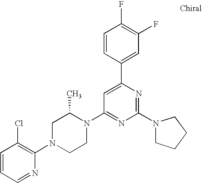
C1=CC=NC(N2CCN(C3=NC(N4CCCC4)=NC(C4=CC(F)=C(F)C=C4)=C3)C(C)C2)=C1Cl
